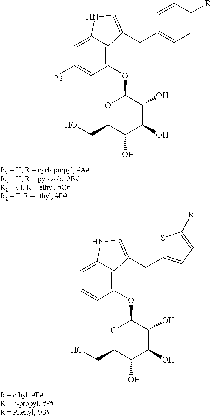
C1=C2C(=C(OC3OC(CO)C(O)C(O)C3O)C=C1[R2])C(CC1=CC=C([R])C=C1)=CN2.C1=C2C(=C(OC3OC(CO)C(O)C(O)C3O)C=C1)C(CC1=CC=C([R])S1)=CN2
